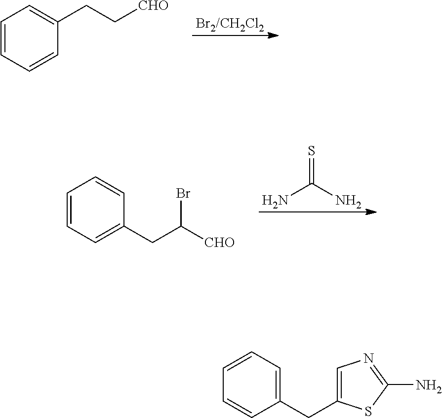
C1=CC=CC(CC[CHO])=C1.C1=CC=C(CC([CHO])Br)C=C1.NC(N)=S.C1=CC(CC2=CN=C(N)S2)=CC=C1
